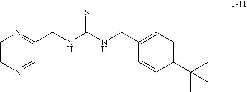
C1=CN=CC(CNC(NCC2=CC=C(C(C)(C)C)C=C2)=S)=N1
